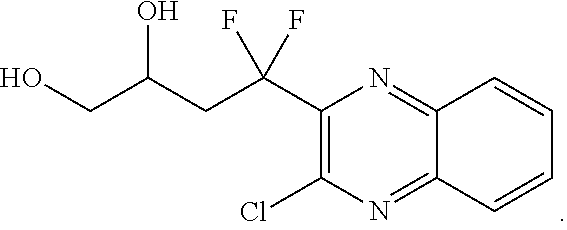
OCC(CC(C1=C(Cl)N=C2C(=N1)C=CC=C2)(F)F)O
